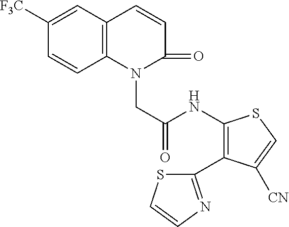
C12=C(C=C([F3C])C=C1)C=CC(=O)N2CC(=O)NC1=C(C2=NC=CS2)C([CN])=CS1
